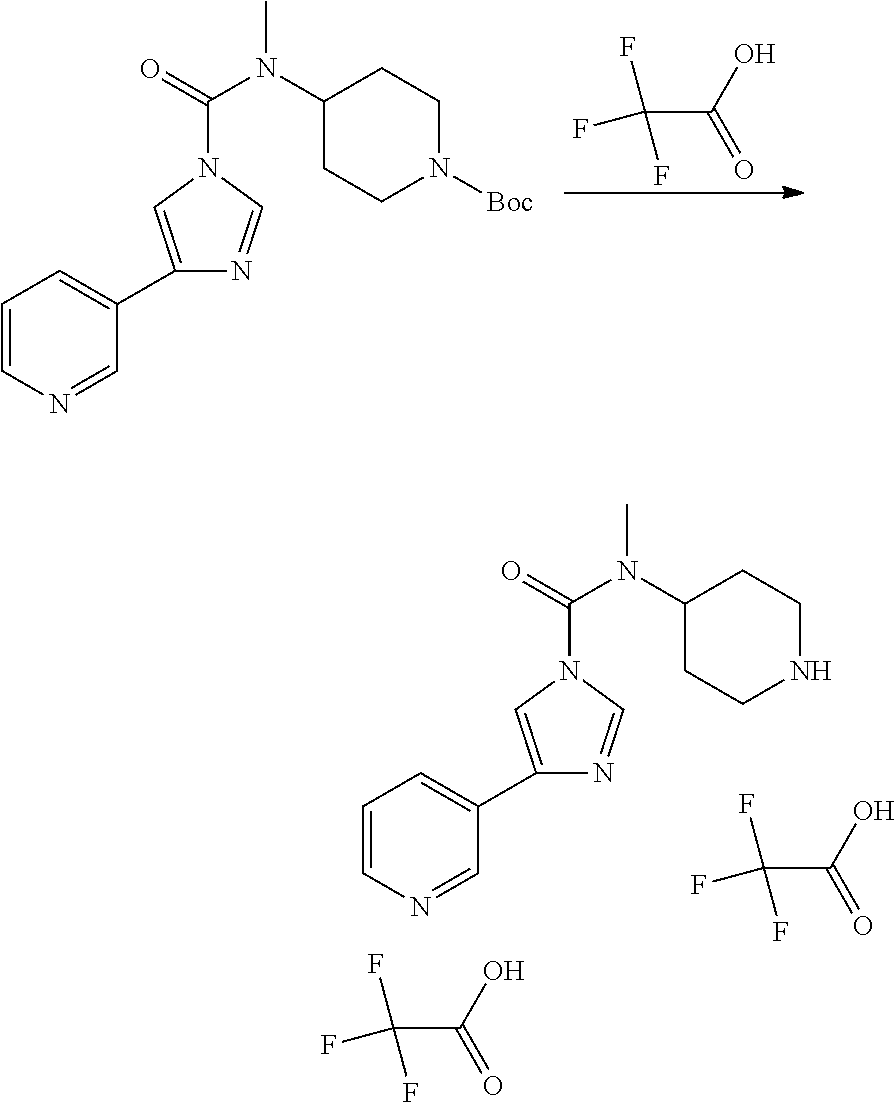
C(C(O)=O)(F)(F)F.C1=CN=CC(C2=CN(C(N(C3CCN([Boc])CC3)C)=O)C=N2)=C1.C(C(O)=O)(F)(F)F.C(C(O)=O)(F)(F)F.C1=CN=CC(C2=CN(C(N(C3CCNCC3)C)=O)C=N2)=C1
